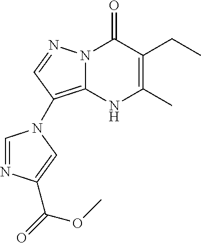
C1=NC(C(=O)OC)=CN1C1=C2N(N=C1)C(=O)C(CC)=C(C)N2
